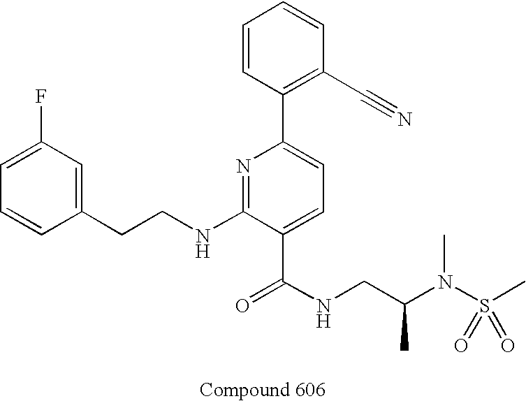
C1=CC(CCNC2=NC(C3=C(C#N)C=CC=C3)=CC=C2C(NCC(N(S(C)(=O)=O)C)C)=O)=CC(F)=C1
